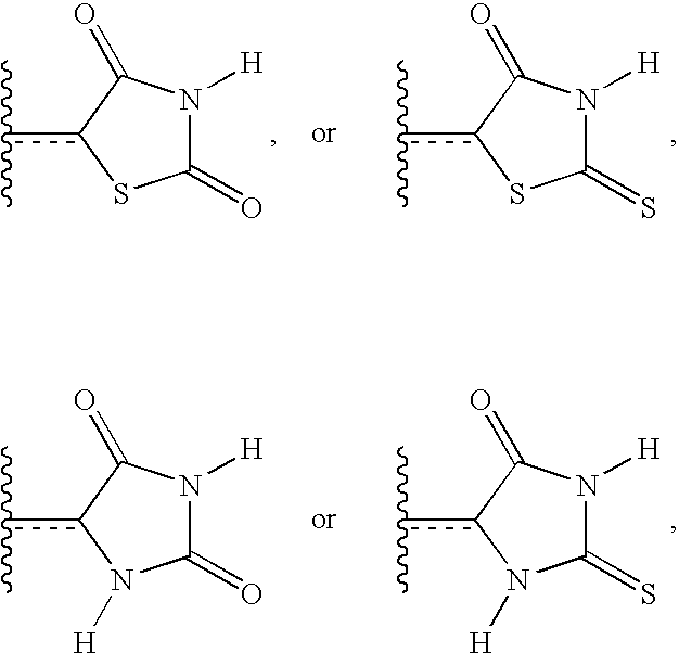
C1(=O)N([H])C(=O)c(c(C)C)N1[H].C1(=S)N([H])C(=O)c(c(C)C)N1[H].C1(=O)N([H])C(=O)c(c(C)C)S1.C1(=S)N([H])C(=O)c(c(C)C)S1
